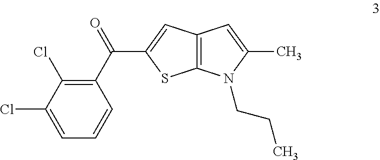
C1(Cl)=CC=CC(C(=O)C2=CC3=C(S2)N(CCC)C(C)=C3)=C1Cl
